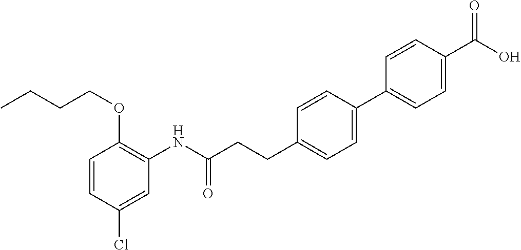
C1=CC(Cl)=CC(NC(CCC2=CC=C(C3=CC=C(C(O)=O)C=C3)C=C2)=O)=C1OCCCC
